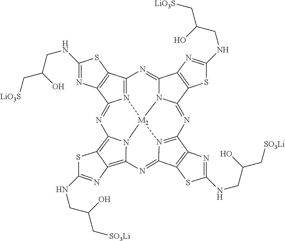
N12=C3C4=C(C1=NC1=C5C(=C6N1[M2]21N2C(=N3)C3=C(C2=NC2=N1C(=N6)C1=C2N=C(NCC(O)C[SO3Li])S1)SC(NCC(O)C[LiO3S])=N3)N=C(NCC(O)C[SO3Li])S5)N=C(NCC(O)C[LiO3S])S4
